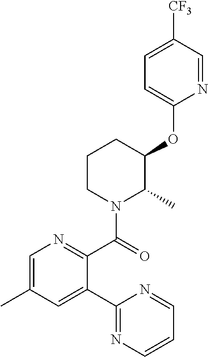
C1(C(N2C(C)C(OC3=CC=C([CF3])C=N3)CCC2)=O)=NC=C(C)C=C1C1=NC=CC=N1
